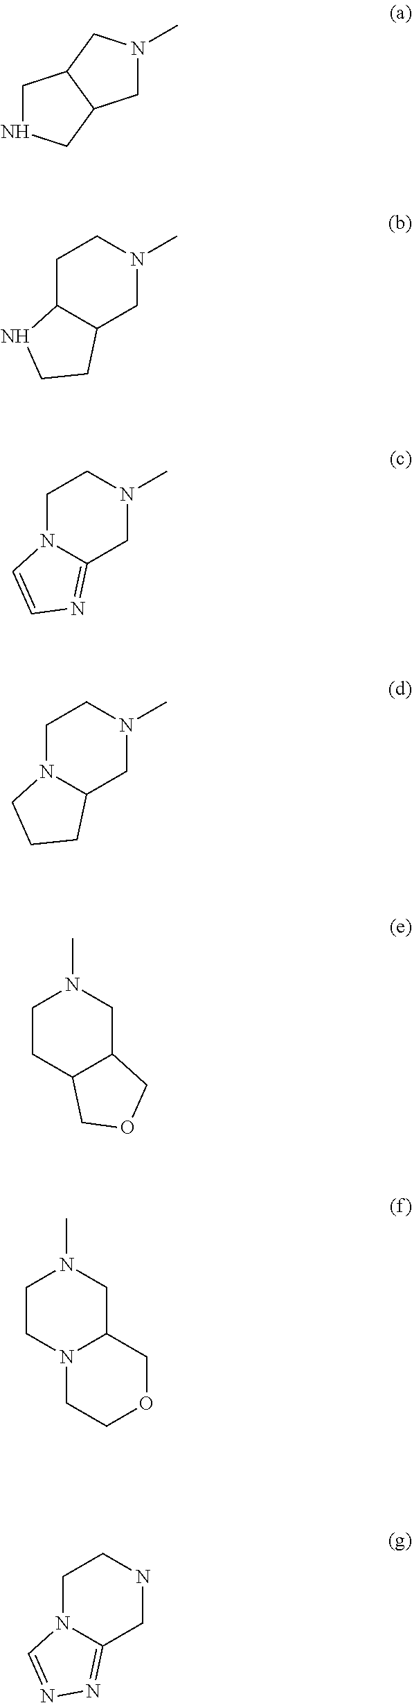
C1NCC2C1CN(C)C2.C1C2C(CN(C)C1)CCN2.C1N2C(=NC=C2)CN(C)C1.C1N2C(CN(C)C1)CCC2.C1CC2C(CN1C)COC2.C1CN2C(CN1C)COCC2.C1N2C(=NN=C2)CNC1
